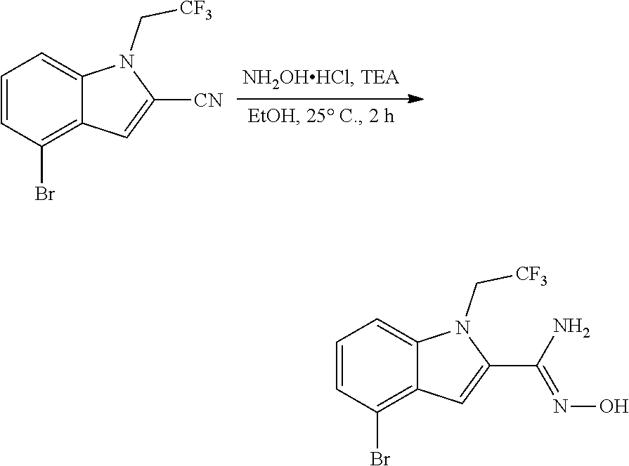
C1=CC(Br)=C2C(=C1)N(C[CF3])C(C(=NO)N)=C2.C1=CC(Br)=C2C(=C1)N(C[CF3])C([CN])=C2
